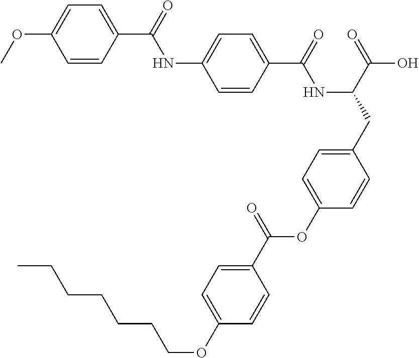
C1=CC(C(=O)NC(CC2=CC=C(OC(C3=CC=C(OCCCCCCC)C=C3)=O)C=C2)C(=O)O)=CC=C1NC(C1=CC=C(OC)C=C1)=O
